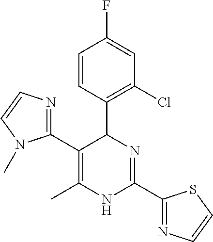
C1=CC(C2C(C3=NC=CN3C)=C(C)NC(C3=NC=CS3)=N2)=C(Cl)C=C1F
